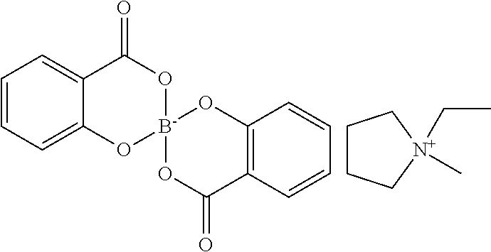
C1=CC=C2C(=C1)C(=O)O[B-]1(O2)OC(=O)C2=C(O1)C=CC=C2.C1CC[N+](CC)(C)C1
